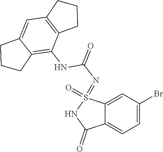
C1=C(Br)C=C2C(=C1)C(=O)NS2(=NC(=O)NC1=C2C(=CC3=C1CCC3)CCC2)=O
